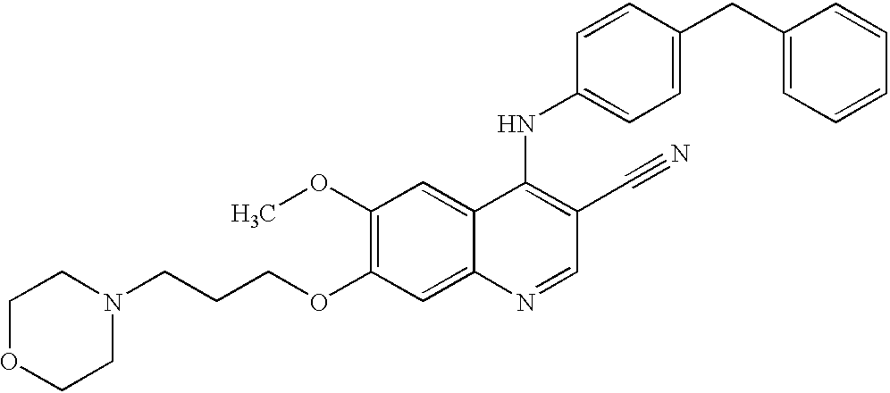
C1OCCN(CCCOC2=C(OC)C=C3C(=C2)N=CC(C#N)=C3NC2=CC=C(CC3=CC=CC=C3)C=C2)C1
